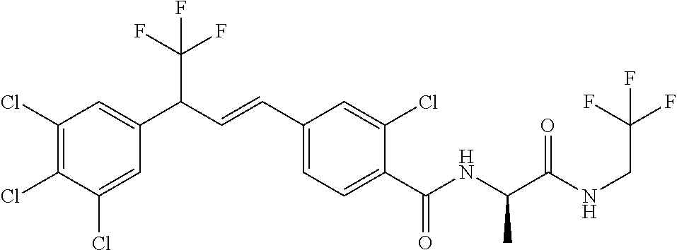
C1(Cl)=C(Cl)C=C(C(C=CC2=CC=C(C(NC(C(NCC(F)(F)F)=O)C)=O)C(Cl)=C2)C(F)(F)F)C=C1Cl
